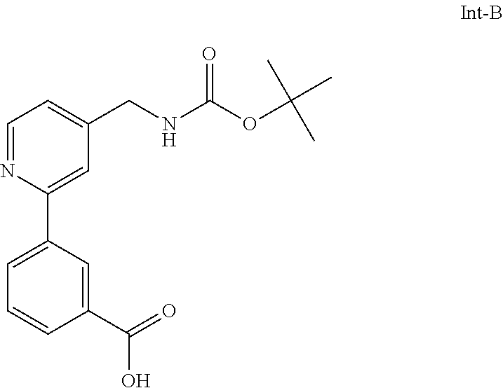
C1=NC(C2=CC=CC(C(O)=O)=C2)=CC(CNC(OC(C)(C)C)=O)=C1
